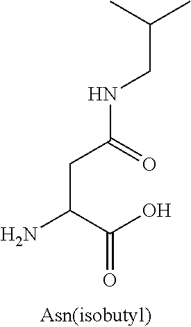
CC(C)CNC(CC(N)C(O)=O)=O
